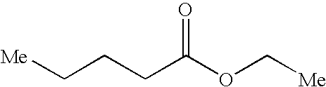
C(CC(OC[Me])=O)C[Me]
